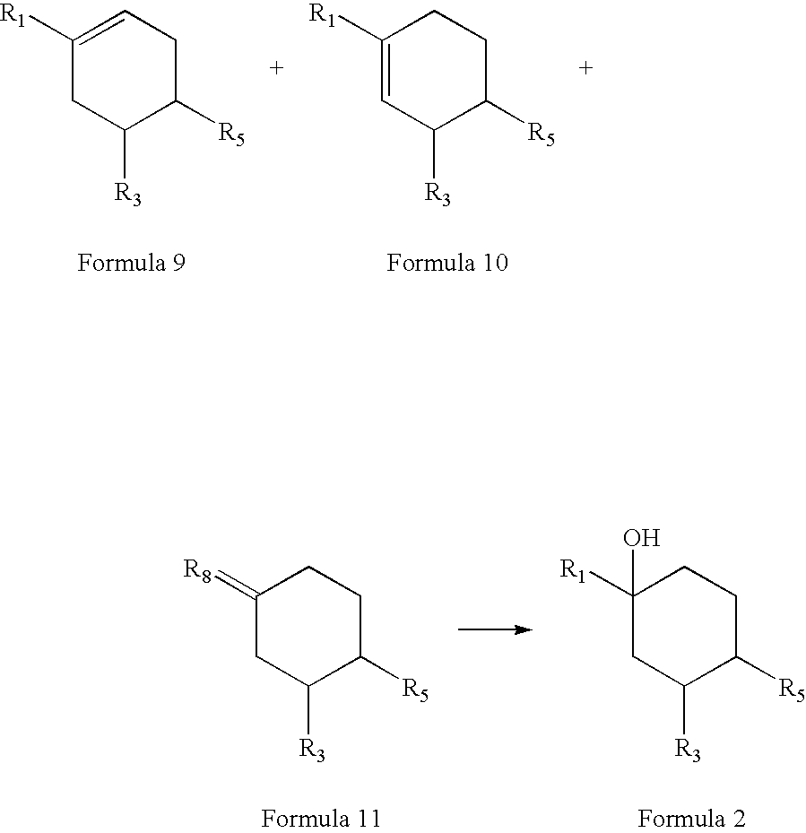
C1([R1])=CCC([R5])C([R3])C1.C1([R1])=CC([R3])C([R5])CC1.C1(=[R8])CC([R3])C([R5])CC1.C1([R1])(O)CC([R3])C([R5])CC1
